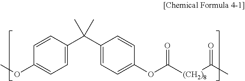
C1=CC(C(C2=CC=C(OC([(CH2)8]C(C)=O)=O)C=C2)(C)C)=CC=C1OC
